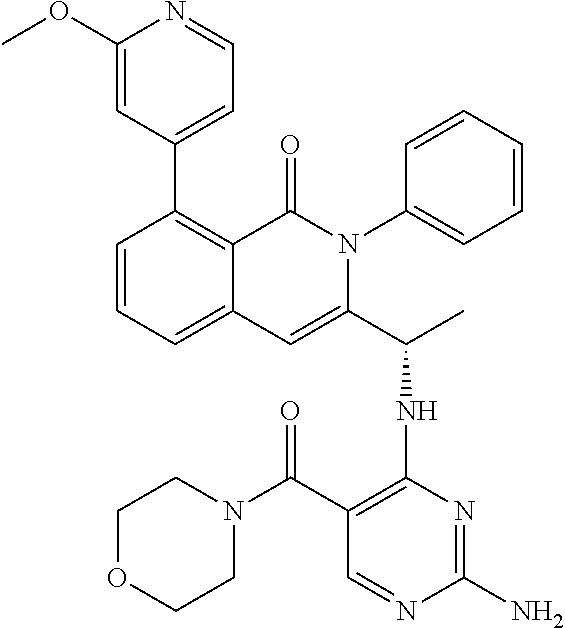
C1(C2=CC=NC(OC)=C2)=C2C(=CC=C1)C=C(C(C)NC1=C(C(N3CCOCC3)=O)C=NC(N)=N1)N(C1=CC=CC=C1)C2=O
